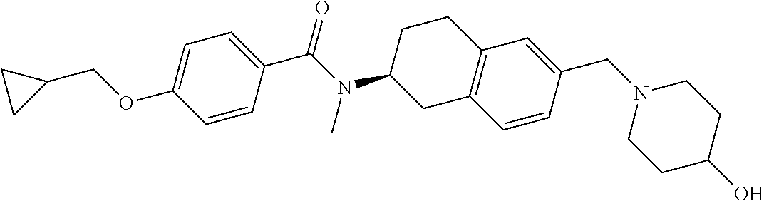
C1=C(OCC2CC2)C=CC(C(N(C2CC3=C(CC2)C=C(CN2CCC(O)CC2)C=C3)C)=O)=C1
